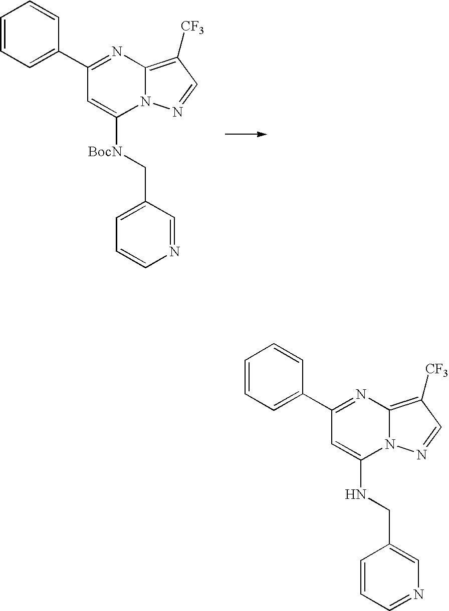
N12C(=C([CF3])C=N1)N=C(C1=CC=CC=C1)C=C2[BocN]CC1=CC=CN=C1.N12C(=C([CF3])C=N1)N=C(C1=CC=CC=C1)C=C2NCC1=CN=CC=C1
